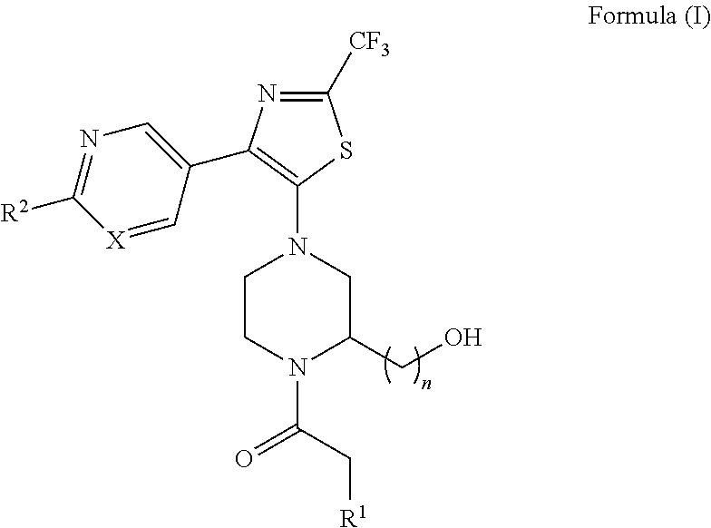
[X]1=CC(C2=C(N3CC(CO)N(C(C[R1])=O)CC3)SC([CF3])=N2)=CN=C1[R2]
